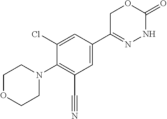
N1(C2=C(C#N)C=C(C3=NNC(=O)OC3)C=C2Cl)CCOCC1
